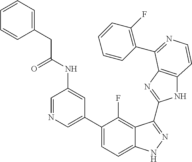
C1=C(C2=CC=C3C(=C2F)C(C2=NC4=C(N2)C=CN=C4C2=C(F)C=CC=C2)=NN3)C=C(NC(=O)CC2=CC=CC=C2)C=N1
